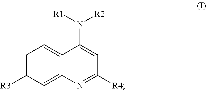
C1=C([R3])C=C2C(=C1)C(N([R1])[R2])=CC([R4])=N2
